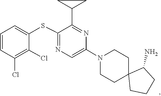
C1C2(CCCC2N)CCN(C2=CN=C(SC3=CC=CC(Cl)=C3Cl)C(C3CC3)=N2)C1
